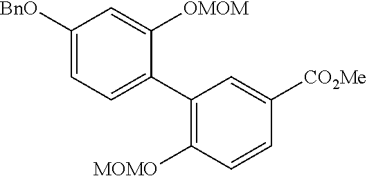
C1([BnO])=CC=C(C2=C([MOMO])C=CC([CO2Me])=C2)C([OMOM])=C1
